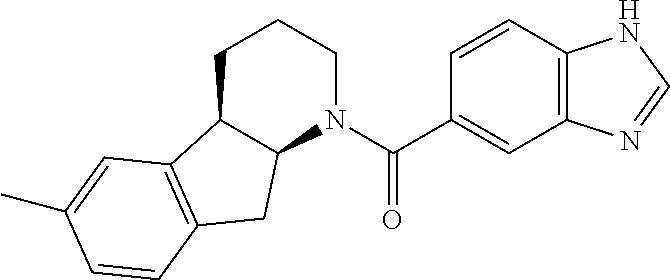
C1C2C(N(C(C3=CC4=C(C=C3)NC=N4)=O)CC1)CC1=C2C=C(C)C=C1
